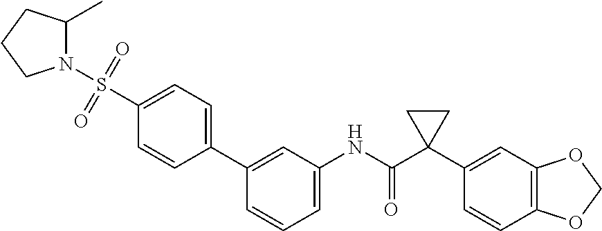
C1=C(NC(C2(C3=CC4=C(C=C3)OCO4)CC2)=O)C=C(C2=CC=C(S(=O)(=O)N3C(C)CCC3)C=C2)C=C1
